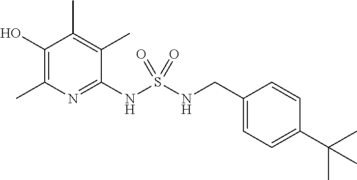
C1(NS(NCC2=CC=C(C(C)(C)C)C=C2)(=O)=O)=NC(C)=C(O)C(C)=C1C
